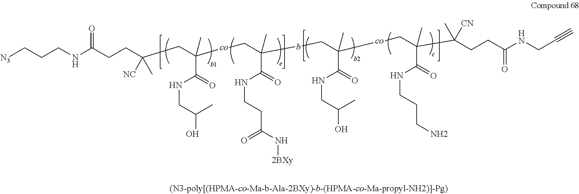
[N3]CCCNC(CCC([NC])(C)CC(C)(C(NCC(O)C)=O)[co]CC(C)(C(NCCC(=O)N[2BXy])=O)bCC(C)(C(NCC(O)C)=O)[co]CC(C)(C(NCCCN)=O)C(CCC(NCC#C)=O)(C)[CN])=O
